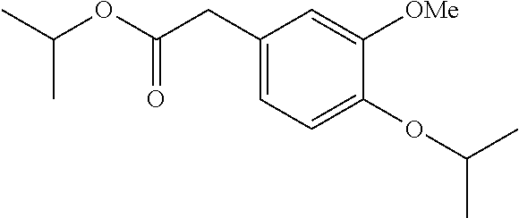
C1=C(CC(OC(C)C)=O)C=C([OMe])C(OC(C)C)=C1
